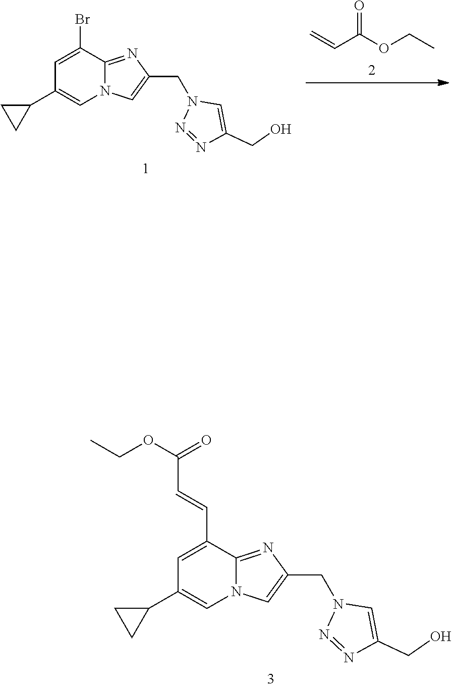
C(C(OCC)=O)=C.C1=C(CO)N=NN1CC1=CN2C(=N1)C(Br)=CC(C1CC1)=C2.C(=CC(OCC)=O)C1=CC(C2CC2)=CN2C1=NC(CN1C=C(CO)N=N1)=C2
